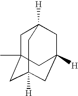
C1C2(C)CC3([H])CC([H])(CC1([H])C3)C2
